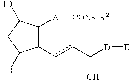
C1(ccC(O)[D][E])C([A][CONR1R2])C(O)CC1B
